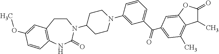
C1CC2=C(NC(=O)N1C1CCN(C3=CC(C(=O)C4=CC(C)=C5C(=C4)OC(=O)C5C)=CC=C3)CC1)C=CC(OC)=C2
